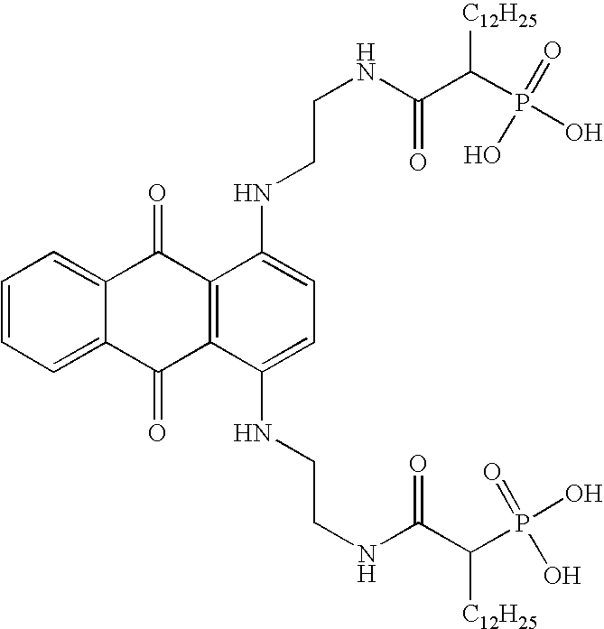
C1=CC=C2C(=C1)C(=O)C1=C(C2=O)C(NCCNC(=O)C([C12H25])P(O)(=O)O)=CC=C1NCCNC(=O)C([C12H25])P(O)(=O)O
